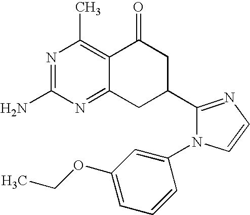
C12=C(C)N=C(N)N=C1CC(C1=NC=CN1C1=CC(OCC)=CC=C1)CC2=O
